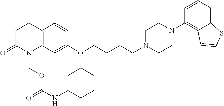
C12=C(CCC(=O)N1COC(NC1CCCCC1)=O)C=CC(OCCCCN1CCN(C3=C4C(=CC=C3)SC=C4)CC1)=C2
